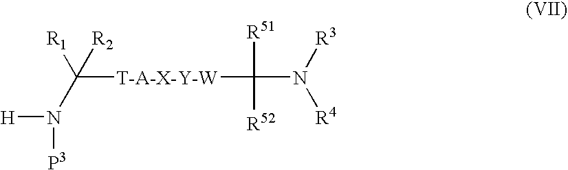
C([T-A-X-Y-W]C(N([R3])[R4])([R51])[R52])([R1])([R2])N([H])[P3]
